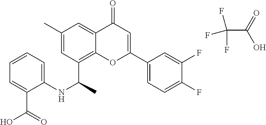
C1=C(F)C(F)=CC=C1C1=CC(=O)C2=CC(C)=CC(C(NC3=CC=CC=C3C(O)=O)C)=C2O1.FC(F)(C(=O)O)F
